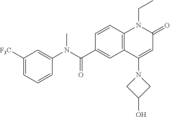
C1(N(C(C2=CC3=C(C=C2)N(CC)C(=O)C=C3N2CC(O)C2)=O)C)=CC([F3C])=CC=C1
